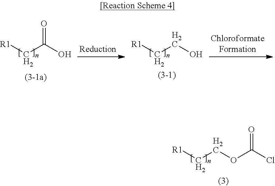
[R1]CCOC(Cl)=O.[R1]CC(O)=O.[R1]CCO
